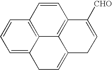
C12=C3C4=C(C=C1)C([CHO])=CCC4=CCC3=CC=C2
